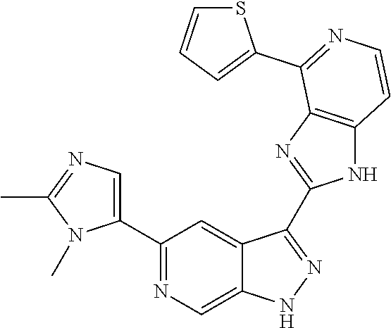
C1(C2=NC=C3C(=C2)C(C2=NC4=C(N2)C=CN=C4C2=CC=CS2)=NN3)=CN=C(C)N1C
